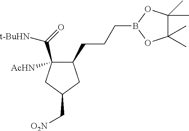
C1(CCCB2OC(C)(C)C(C)(C)O2)C(C(=O)[t-BuHN])([AcHN])CC(C[O2N])C1
